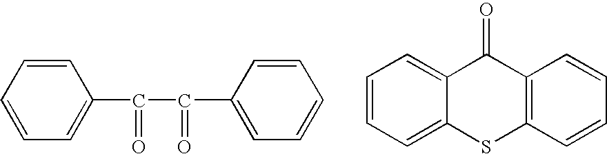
C1=CC=CC=C1C(C(C1=CC=CC=C1)=O)=O.C1=CC=C2C(=C1)C(=O)C1=C(S2)C=CC=C1
